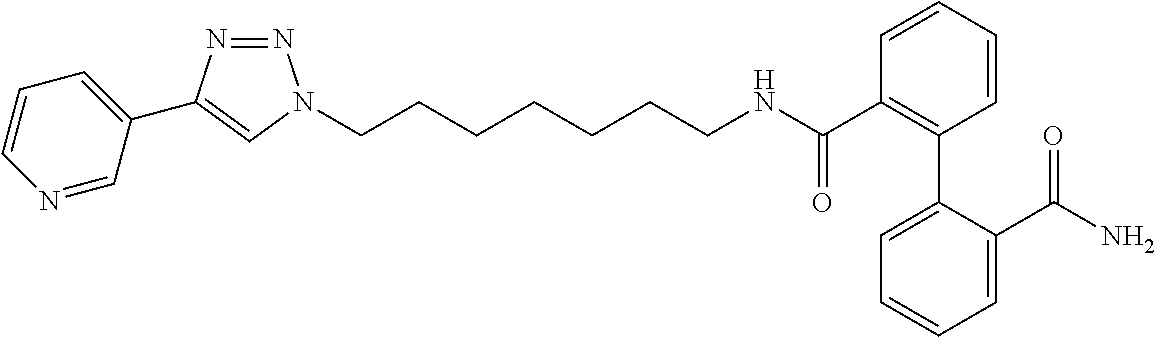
C(CCCCCCN1N=NC(C2=CC=CN=C2)=C1)NC(C1=C(C2=CC=CC=C2C(N)=O)C=CC=C1)=O
